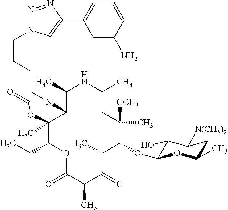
C12C(C)(C(CC)OC(=O)C(C)C(=O)C(C)C(OC3C(O)C([N(CH3)2])CC(C)O3)C([OCH3])(C)CC(C)NC1C)OC(=O)N2CCCCN1N=NC(C2=CC=CC(N)=C2)=C1
